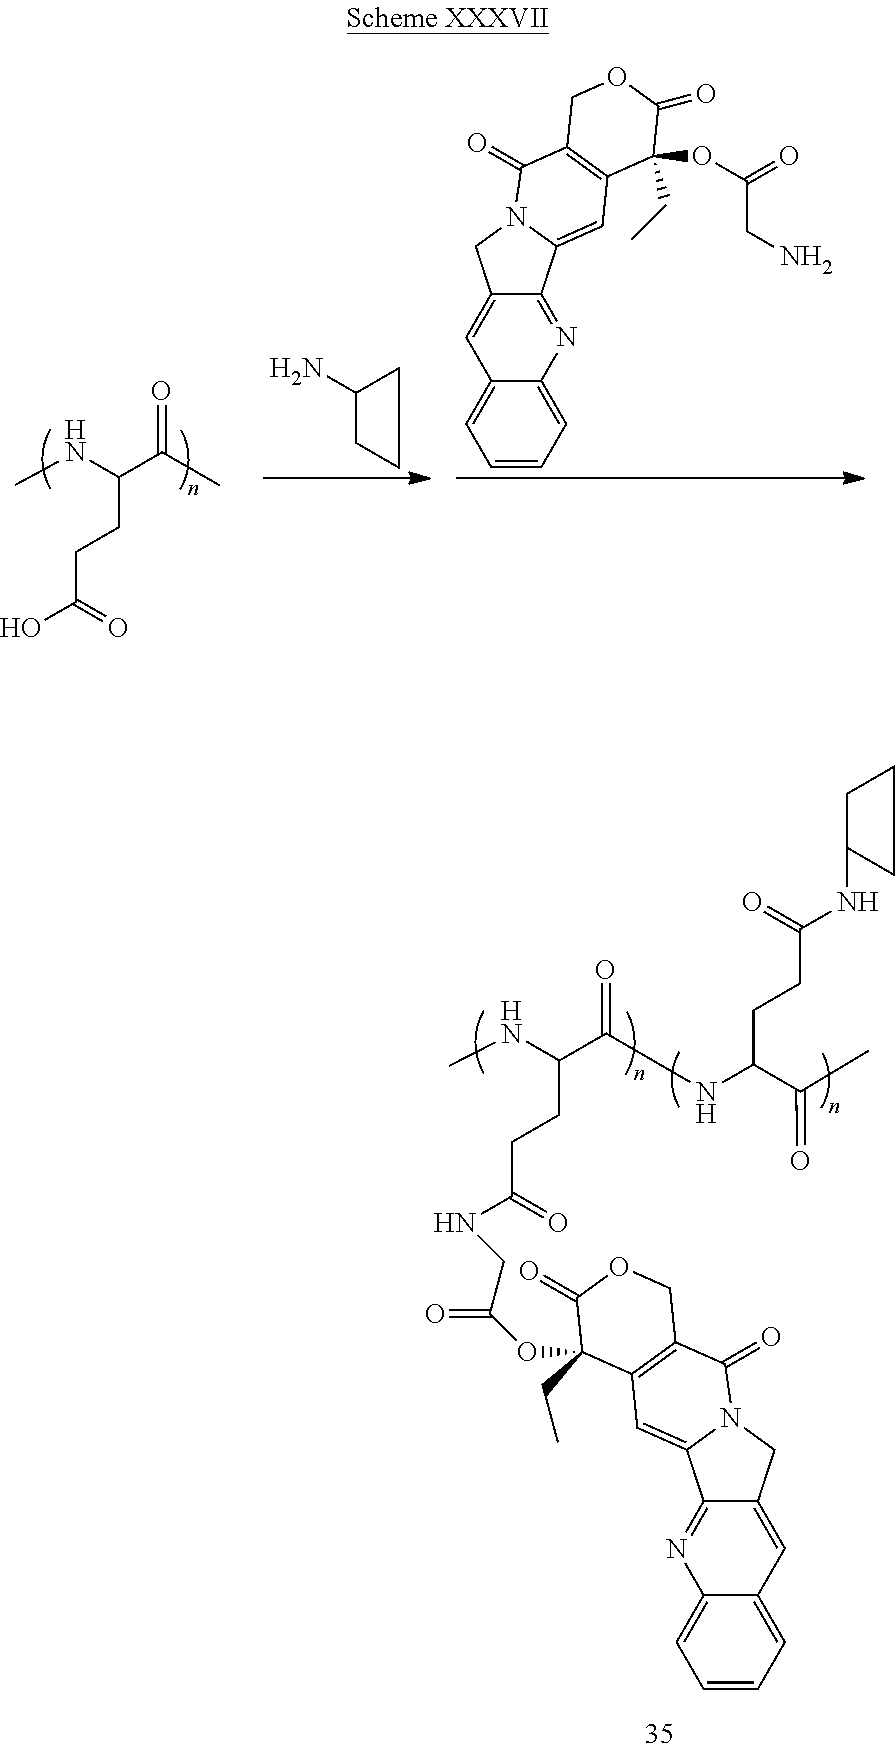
C1=CC=C2C(=C1)C=C1C(=N2)C2=CC3=C(C(=O)N2C1)COC(=O)C3(OC(=O)CN)CC.C1C(N)CC1.CNC(CCC(=O)O)C(=O)C.CNC(C(NC(C(C)=O)CCC(=O)NC1CCC1)=O)CCC(=O)NCC(=O)OC1(CC)C2=C(C(=O)N3CC4=CC5=CC=CC=C5N=C4C3=C2)COC1=O
